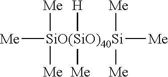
[Me][SiO(SiO)40Si]([Me])([Me])([Me])([H])([Me])([Me])[Me]
